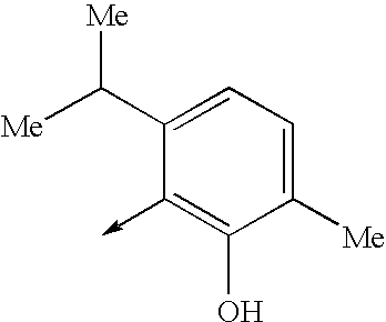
C1([Me])=CC=C(C([Me])[Me])C(->C)=C1O
